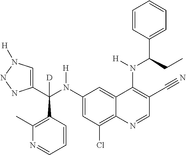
C1(N(C(C2=CN([H])NN2)(C2=C(C)N=CC=C2)[D])[H])=CC(Cl)=C2C(=C1)C(N(C(C1=CC=CC=C1)CC)[H])=C(C#N)C=N2
